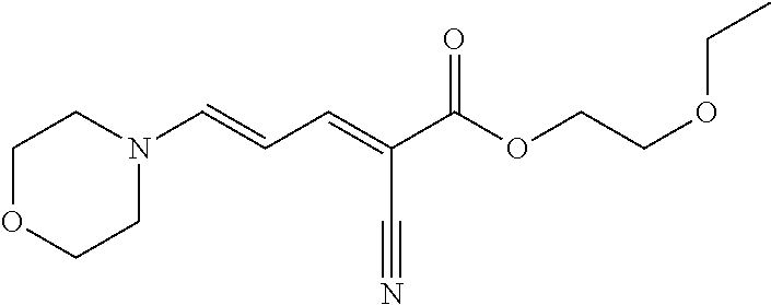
N1(C=CC=C(C(OCCOCC)=O)C#N)CCOCC1
